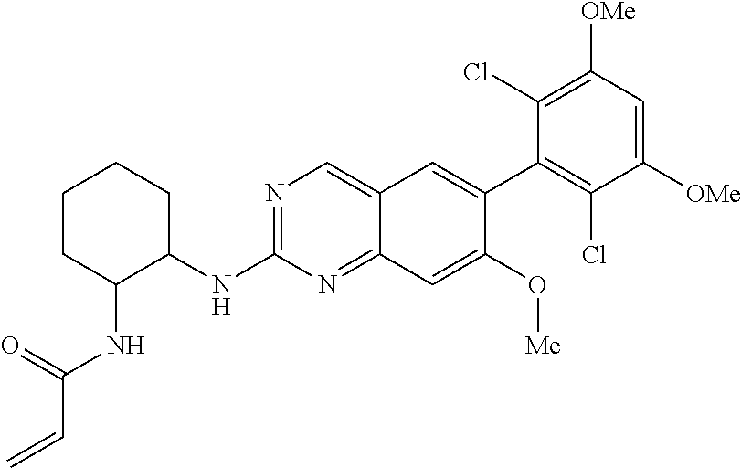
N1=C(NC2CCCCC2NC(C=C)=O)N=C2C(=C1)C=C(C1=C(Cl)C([OMe])=CC([OMe])=C1Cl)C(O[Me])=C2
